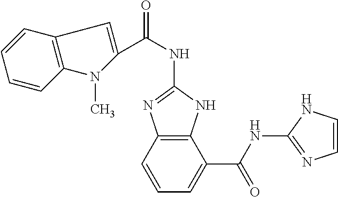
C(NC1=NC2=C(N1)C(C(NC1=NC=CN1)=O)=CC=C2)(=O)C1=CC2=C(N1C)C=CC=C2
